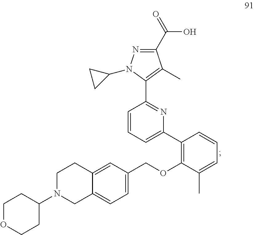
C1=CC=C(C2=C(OCC3=CC=C4C(=C3)CCN(C3CCOCC3)C4)C(C)=CC=C2)N=C1C1=C(C)C(C(=O)O)=NN1C1CC1
